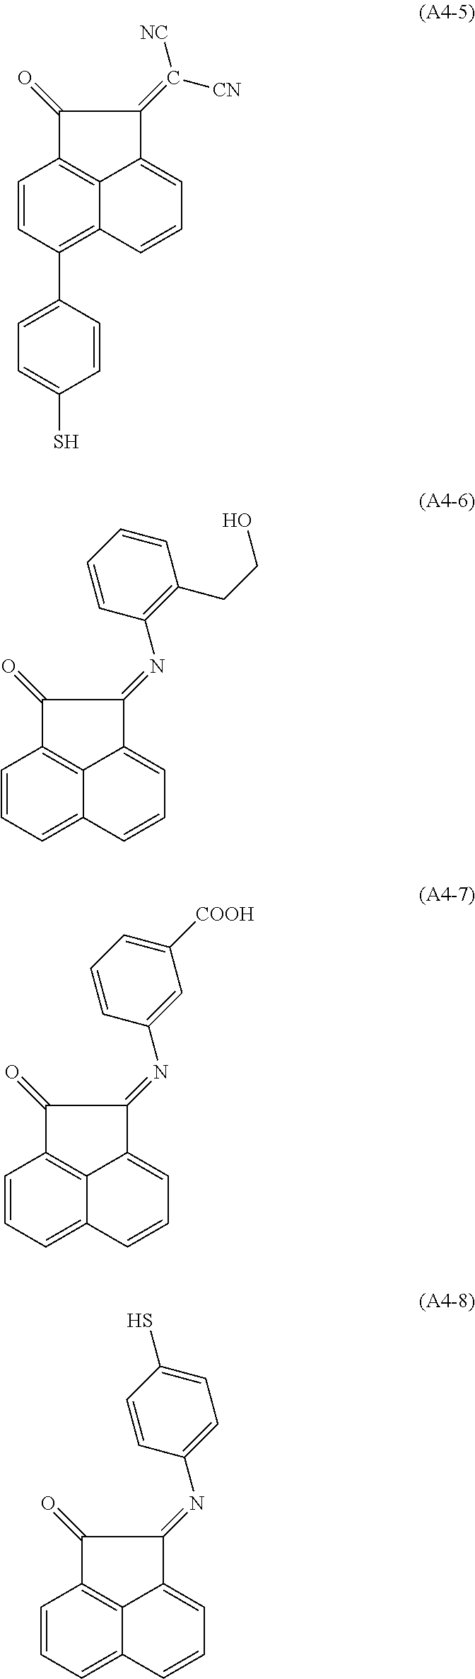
C1=CC(C2=CC=C(S)C=C2)=C2C3=C1C(=O)C(=C([CN])[NC])C3=CC=C2.C1=CC=C2C3=C1C(=O)C(=NC1=C(CCO)C=CC=C1)C3=CC=C2.C1=CC=C2C3=C1C(=O)C(=NC1=CC([COOH])=CC=C1)C3=CC=C2.C1=CC=C2C3=C1C(=O)C(=NC1=CC=C(S)C=C1)C3=CC=C2
